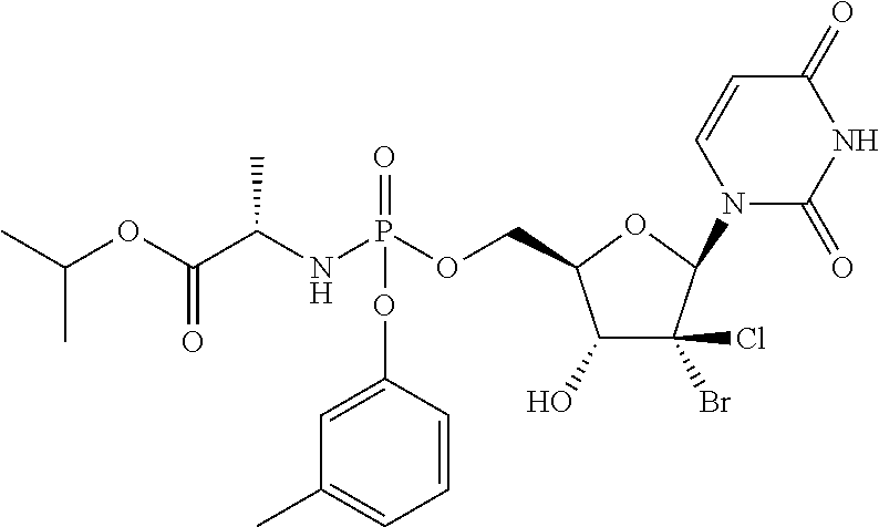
C1=CC(OP(=O)(NC(C(OC(C)C)=O)C)OCC2OC(N3C(=O)NC(=O)C=C3)C(Br)(Cl)C2O)=CC(C)=C1
